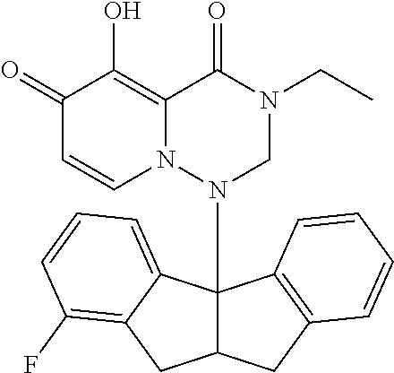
C1(=O)C=CN2C(=C1O)C(=O)N(CC)CN2C12C(CC3=C1C=CC=C3)CC1=C(F)C=CC=C21
